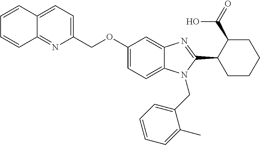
C1=CC2=CC=C(COC3=CC=C4C(=C3)N=C(C3CCCCC3C(=O)O)N4CC3=CC=CC=C3C)N=C2C=C1
